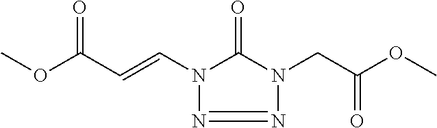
COC(C=CN1C(=O)N(CC(OC)=O)N=N1)=O
